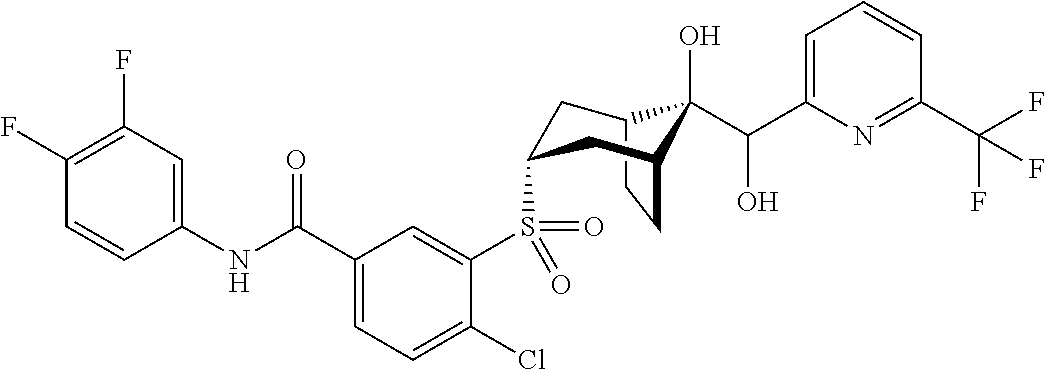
C12CCC(CC(S(C3=CC(C(NC4=CC(F)=C(F)C=C4)=O)=CC=C3Cl)(=O)=O)C1)C2(O)C(C1=CC=CC(C(F)(F)F)=N1)O
